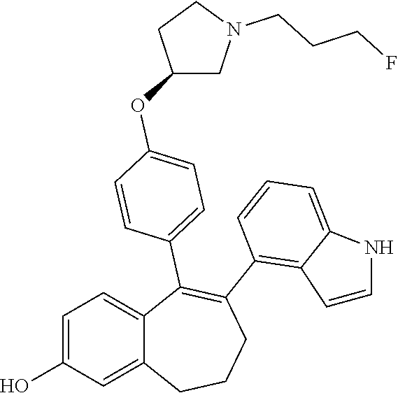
C1=C(O)C=C2C(=C1)C(C1=CC=C(OC3CN(CCCF)CC3)C=C1)=C(C1=C3C(=CC=C1)NC=C3)CCC2
